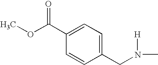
C(N([H])C)C1=CC=C(C(OC)=O)C=C1
